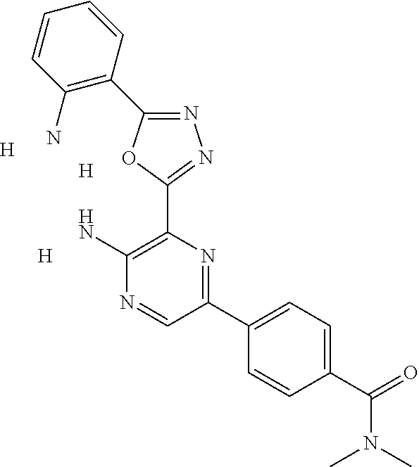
N1=C(C2=C(N)C=CC=C2)OC(C2=C(N)N=CC(C3=CC=C(C(N(C)C)=O)C=C3)=N2)=N1.[H].[H].[H]
